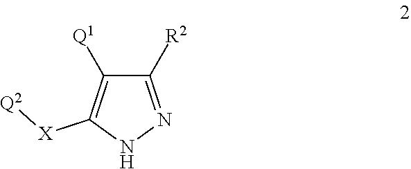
C1([R2])=NNC([X][Q2])=C1[Q1]
